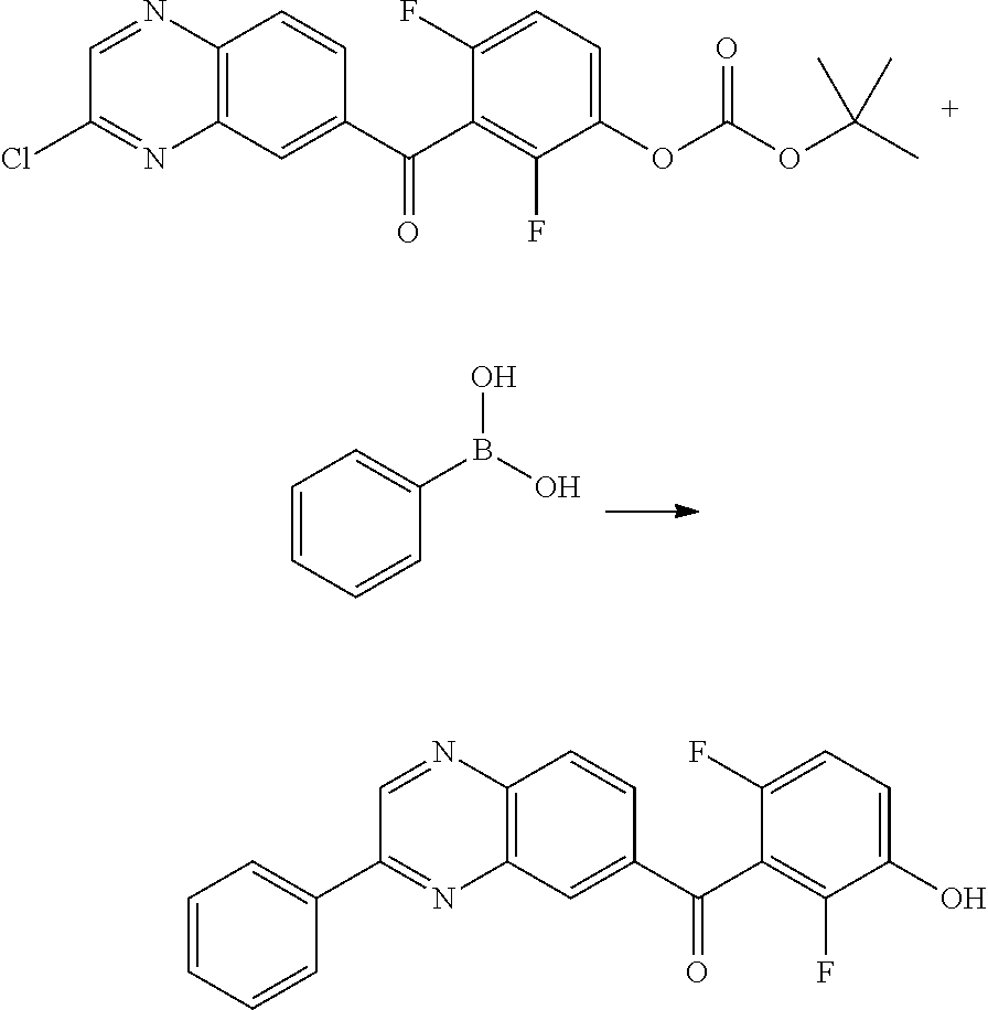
C1=NC2=C(N=C1C1=CC=CC=C1)C=C(C(C1=C(F)C(O)=CC=C1F)=O)C=C2.C1=NC2=C(N=C1Cl)C=C(C(C1=C(F)C(OC(OC(C)(C)C)=O)=CC=C1F)=O)C=C2.C1=CC=CC(B(O)O)=C1
